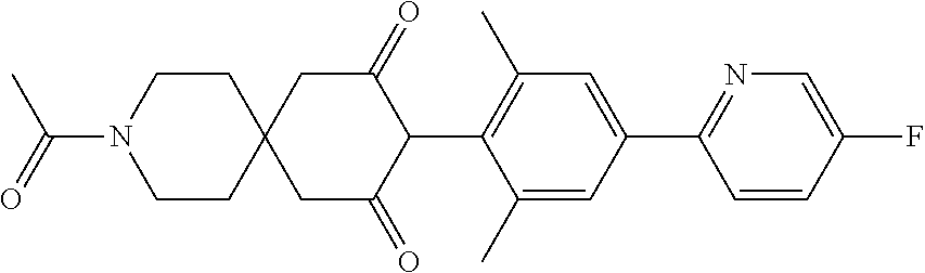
C1(C)=CC(C2=NC=C(F)C=C2)=CC(C)=C1C1C(=O)CC2(CC1=O)CCN(C(C)=O)CC2
